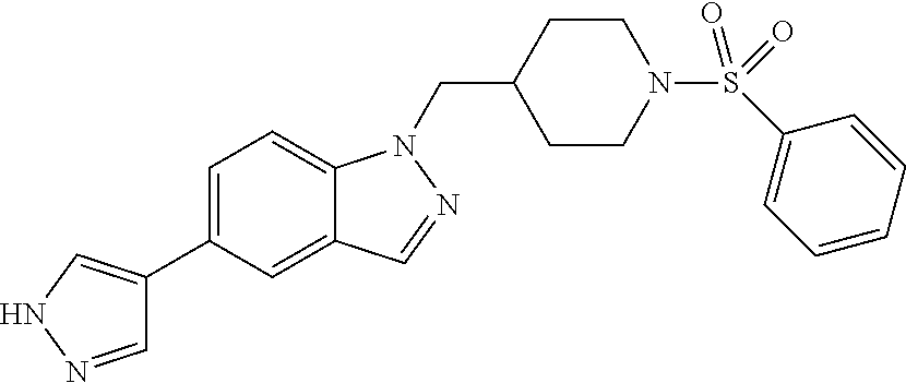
N1N=CC(C2=CC=C3C(=C2)C=NN3CC2CCN(S(=O)(=O)C3=CC=CC=C3)CC2)=C1
